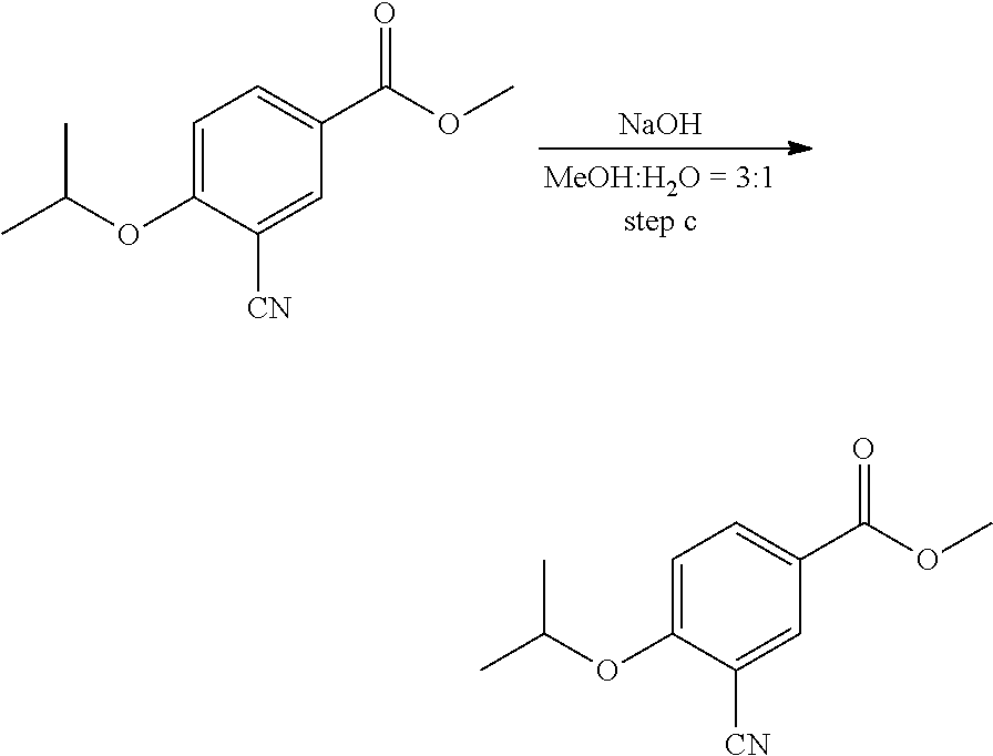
[NaOH].C1=C(OC(C)C)C([CN])=CC(C(OC)=O)=C1.C1=C(OC(C)C)C([CN])=CC(C(OC)=O)=C1
